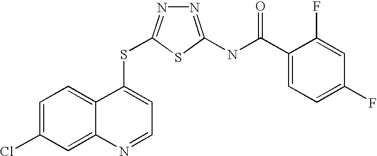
C1=C(Cl)C=C2C(=C1)C(SC1=NN=C(NC(=O)C3=CC=C(F)C=C3F)S1)=CC=N2
